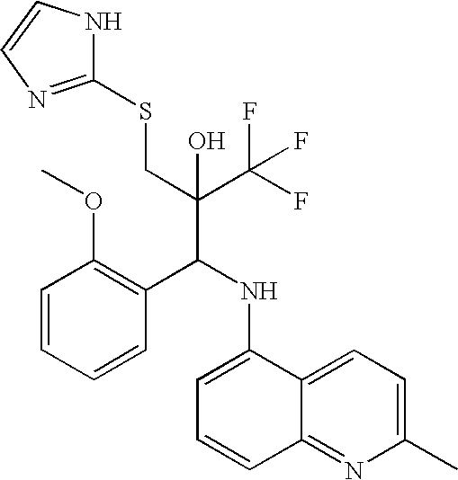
C1=CC=CC(C(NC2=CC=CC3=NC(C)=CC=C23)C(C(F)(F)F)(CSC2=NC=CN2)O)=C1OC
